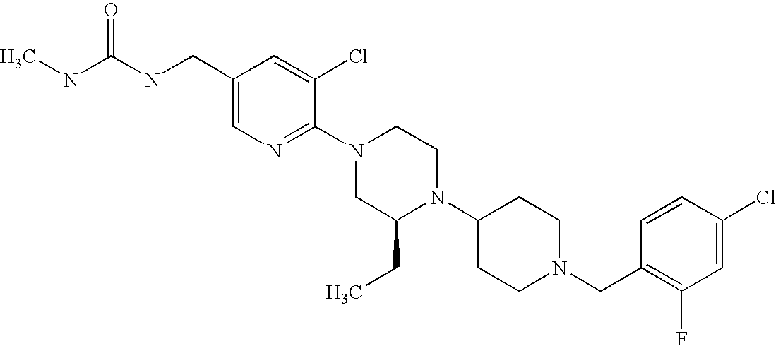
C1(Cl)=CC(F)=C(CN2CCC(N3C(CC)CN(C4=NC=C(CNC(NC)=O)C=C4Cl)CC3)CC2)C=C1
